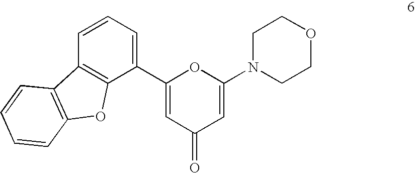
C1=CC=C(C2=CC(=O)C=C(N3CCOCC3)O2)C2=C1C1=C(O2)C=CC=C1
